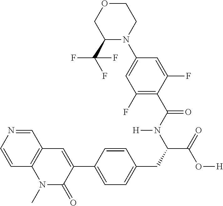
C12=C(C=C(C3=CC=C(CC(C(=O)O[H])N(C(C4=C(F)C=C(N5CCOCC5C(F)(F)F)C=C4F)=O)[H])C=C3)C(=O)N1C)C=NC=C2
